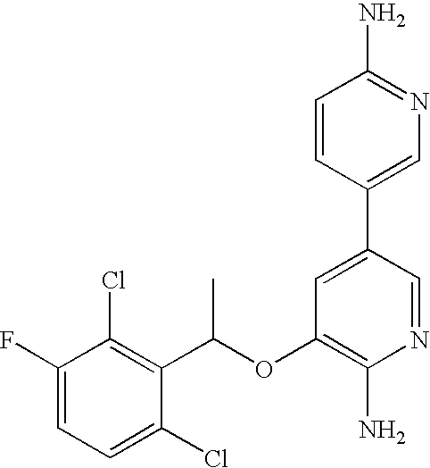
C1(F)=CC=C(Cl)C(C(OC2=C(N)N=CC(C3=CN=C(N)C=C3)=C2)C)=C1Cl
